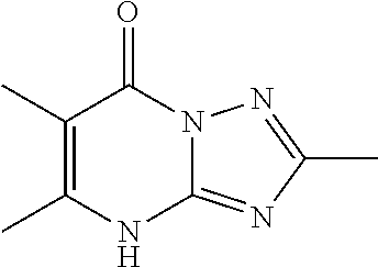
CC1=C(C)C(=O)N2C(=NC(C)=N2)N1
